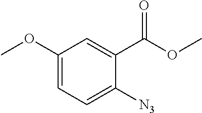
C1(OC)=CC=C([N3])C(C(OC)=O)=C1
